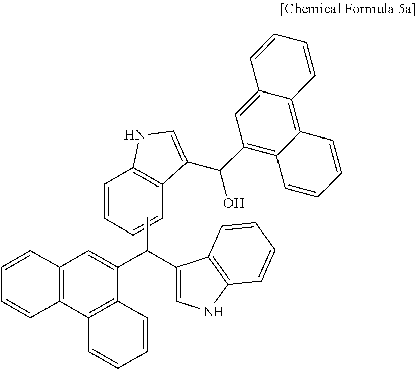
C12=C(C=C(C(C3=CNC4=C3C=CC=C4)C)C3=C1C=CC=C3)C=CC=C2.C1=CC=CC2=C1NC=C2C(O)C1=C2C(=C3C(=C1)C=CC=C3)C=CC=C2
